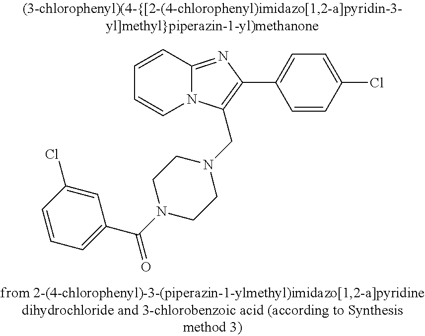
C1=CC2=NC(C3=CC=C(Cl)C=C3)=C(CN3CCN(C(C4=CC=CC(Cl)=C4)=O)CC3)N2C=C1
